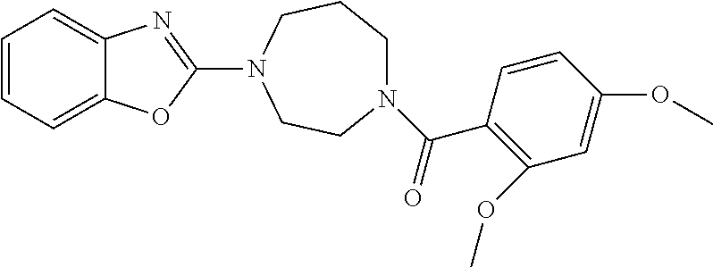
C1=CC=C2C(=C1)N=C(N1CCN(C(=O)C3=C(OC)C=C(OC)C=C3)CCC1)O2
